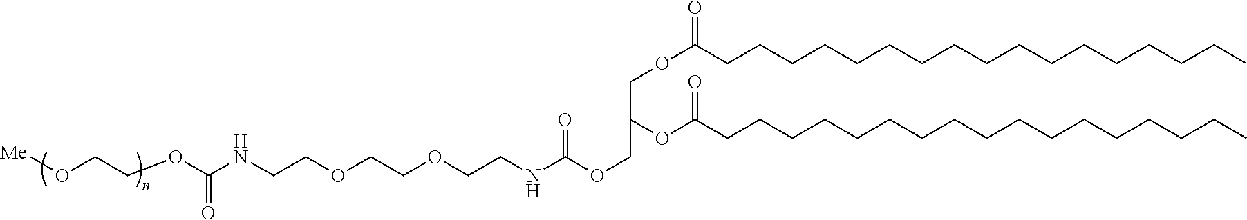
[Me]OCCOC(NCCOCCOCCNC(OCC(OC(=O)CCCCCCCCCCCCCCCCC)COC(CCCCCCCCCCCCCCCCC)=O)=O)=O
